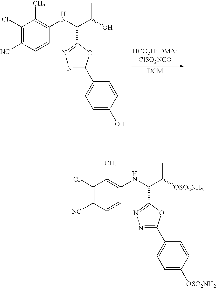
C1(Cl)=C([NC])C=CC(NC(C(O)C)C2=NN=C(C3=CC=C(O)C=C3)O2)=C1C.C1(Cl)=C([NC])C=CC(NC(C([OSO2NH2])C)C2=NN=C(C3=CC=C([OSO2NH2])C=C3)O2)=C1C
